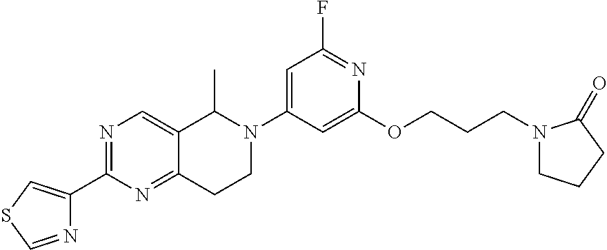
C12=CN=C(C3=CSC=N3)N=C1CCN(C1=CC(F)=NC(OCCCN3CCCC3=O)=C1)C2C
